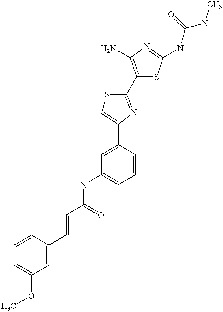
C(C(=O)NC1=CC=CC(C2=CSC(C3=C(N)N=C(NC(NC)=O)S3)=N2)=C1)=CC1=CC(OC)=CC=C1
